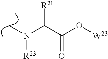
CN(C(C(O[W23])=O)[R21])[R23]
